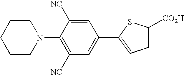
C1(N2CCCCC2)=C([NC])C=C(C2=CC=C([CO2H])S2)C=C1[NC]
